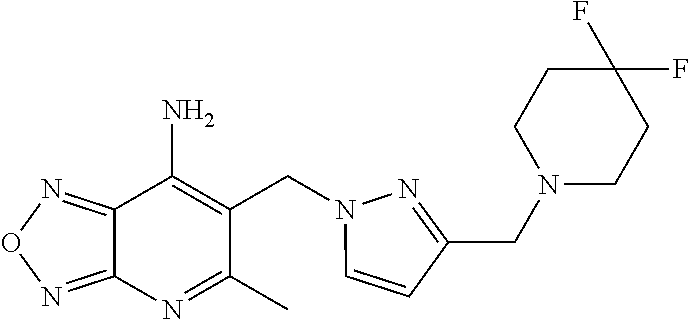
C12=NON=C1N=C(C)C(CN1C=CC(CN3CCC(F)(F)CC3)=N1)=C2N
